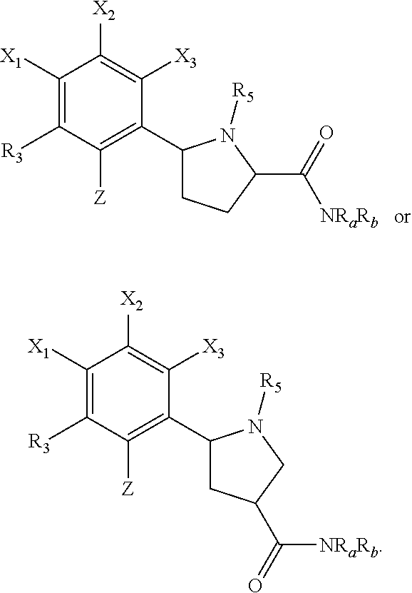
C1([X1])=C([R3])C([Z])=C(C2CC(C(=O)[NRaRb])CN2[R5])C([X3])=C1[X2].C1([X1])=C([R3])C([Z])=C(C2CCC(C(=O)[NRaRb])N2[R5])C([X3])=C1[X2]
